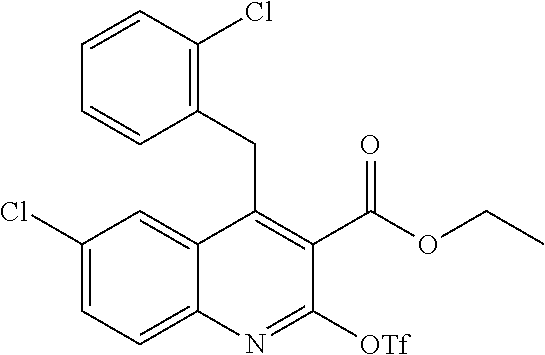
C1(Cl)=CC=C2C(=C1)C(CC1=C(Cl)C=CC=C1)=C(C(OCC)=O)C([OTf])=N2
